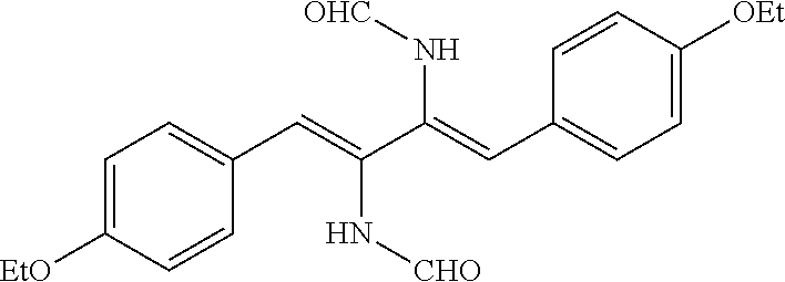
C1=C([EtO])C=CC(C=C(C(=CC2=CC=C([OEt])C=C2)N[OHC])N[CHO])=C1
